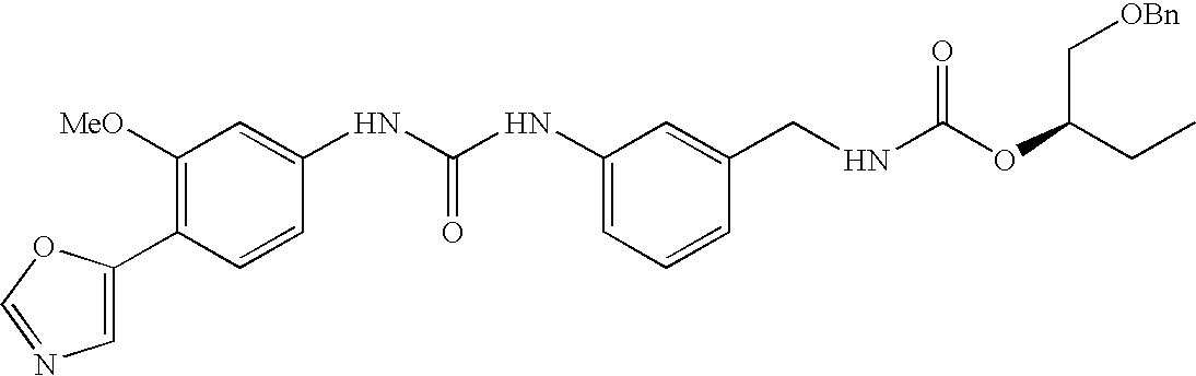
C1(C2=CN=CO2)=C([MeO])C=C(NC(NC2=CC=CC(CNC(OC(CC)C[OBn])=O)=C2)=O)C=C1
